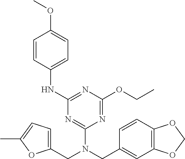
C(N(C1=NC(NC2=CC=C(OC)C=C2)=NC(OCC)=N1)CC1=CC=C(C)O1)C1=CC2=C(C=C1)OCO2
